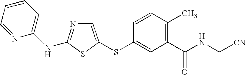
C1=C(SC2=CC(C(NC[CN])=O)=C(C)C=C2)SC(NC2=CC=CC=N2)=N1
